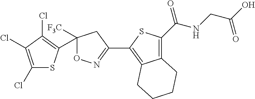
C1(Cl)=C(Cl)C(Cl)=C(C2([F3C])ON=C(C3=C4C(=C(C(NCC(O)=O)=O)S3)CCCC4)C2)S1
